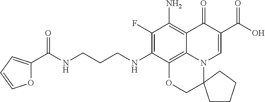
N(CCCNC1=C(F)C(N)=C2C3=C1OCC1(N3C=C(C(O)=O)C2=O)CCCC1)C(C1=CC=CO1)=O
